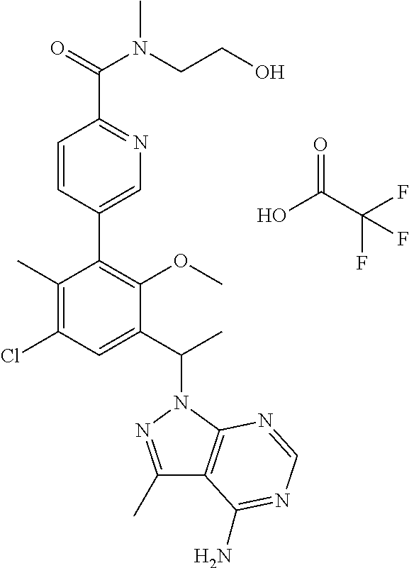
C1=CC(C2=C(OC)C(C(N3N=C(C)C4=C3N=CN=C4N)C)=CC(Cl)=C2C)=CN=C1C(=O)N(CCO)C.O=C(C(F)(F)F)O
